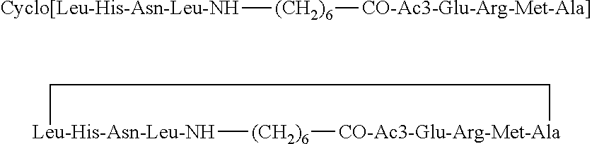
[Cyclo[Leu-His-Asn-Leu-NH][(CH2)6][CO-Ac3-Glu-Arg-Met-Ala]].[Leu-His-Asn-Leu-NH]1[(CH2)6][CO-Ac3-Glu-Arg-Met-Ala]CC1
